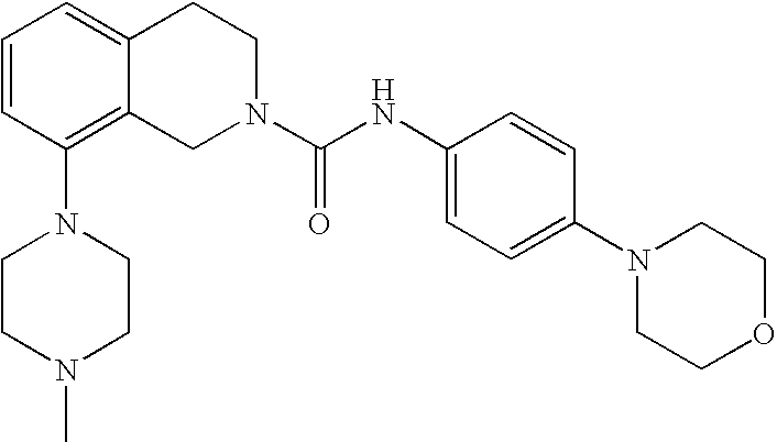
C1=CC(N2CCN(C)CC2)=C2C(=C1)CCN(C(NC1=CC=C(N3CCOCC3)C=C1)=O)C2
